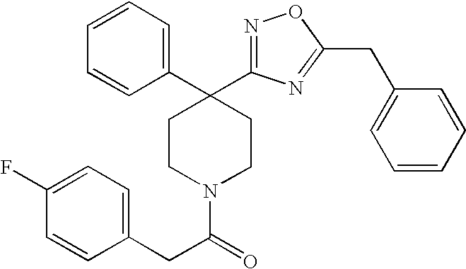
C(N1CCC(C2=CC=CC=C2)(C2=NOC(CC3=CC=CC=C3)=N2)CC1)(=O)CC1=CC=C(F)C=C1
